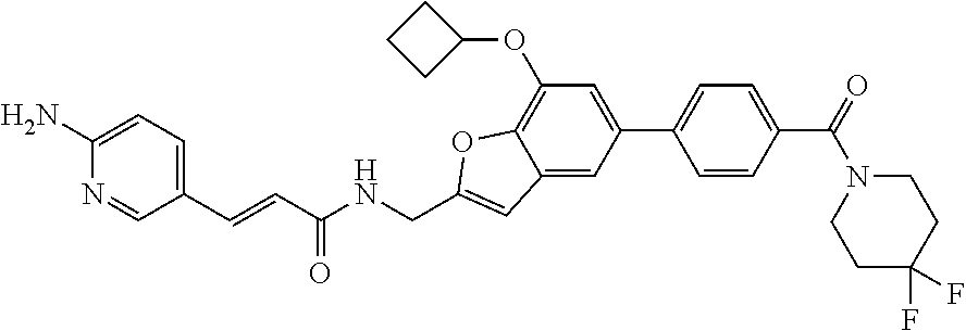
C1(N)=CC=C(C=CC(NCC2=CC3=CC(C4=CC=C(C(N5CCC(F)(F)CC5)=O)C=C4)=CC(OC4CCC4)=C3O2)=O)C=N1
